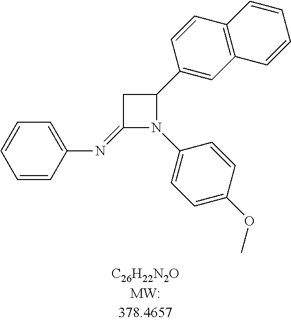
C1(=NC2=CC=CC=C2)N(C2=CC=C(OC)C=C2)C(C2=CC3=C(C=C2)C=CC=C3)C1
